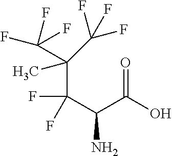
C(C(C(C(=O)O)N)(F)F)(C(F)(F)F)(C)C(F)(F)F
